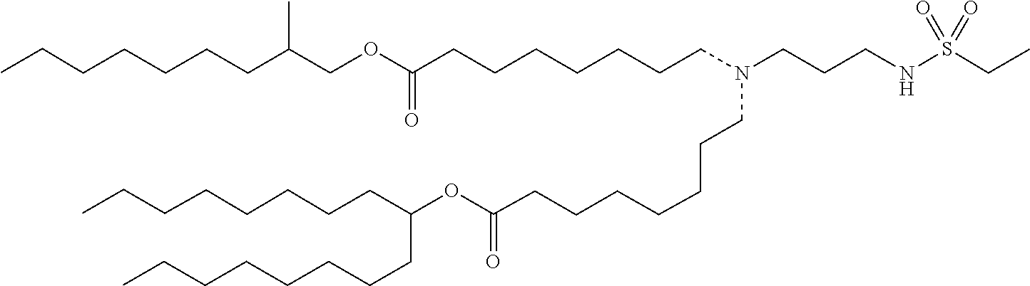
O(C(=O)CCCCCCCN(CCCCCCCC(OCC(CCCCCCC)C)=O)CCCNS(CC)(=O)=O)C(CCCCCCCC)CCCCCCCC
